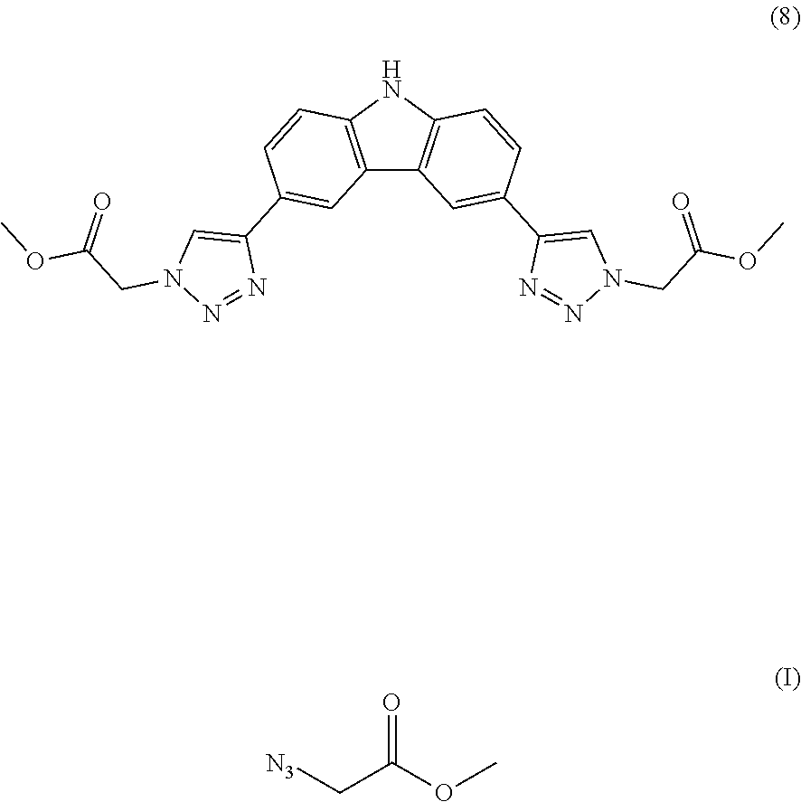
O(C)C(CN1C=C(C2=CC3=C(C=C2)NC2=C3C=C(C3=CN(CC(OC)=O)N=N3)C=C2)N=N1)=O.O=C(OC)C[N3]
